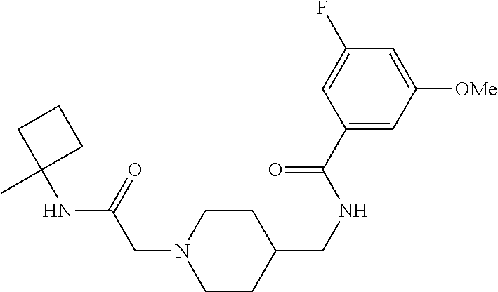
C1CC(CNC(C2=CC([OMe])=CC(F)=C2)=O)CCN1CC(NC1(C)CCC1)=O
